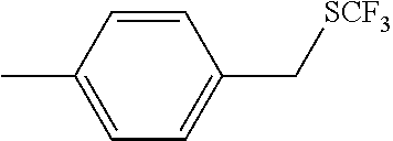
C1=CC(C)=CC=C1C[SCF3]
